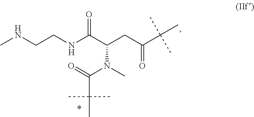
N(C)(C(C(C)(C)C)=O)C(CC(=O)C(C)(C)C)C(NCCNC)=O
